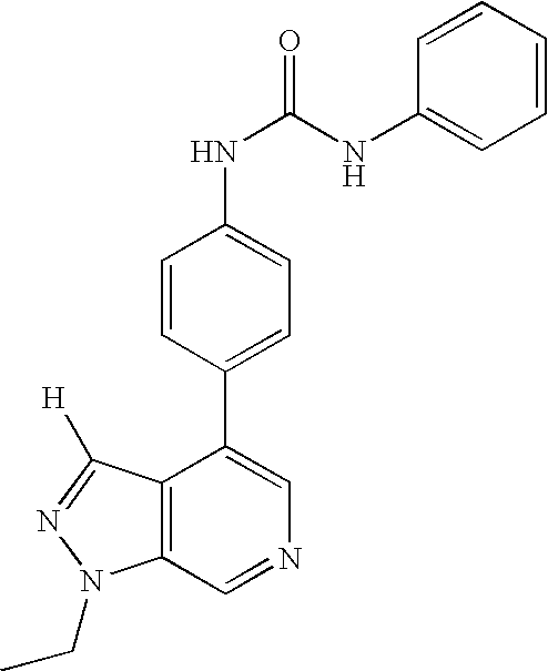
C12=C(C=NC=C1C1=CC=C(NC(=O)NC3=CC=CC=C3)C=C1)N(CC)N=C2[H]
